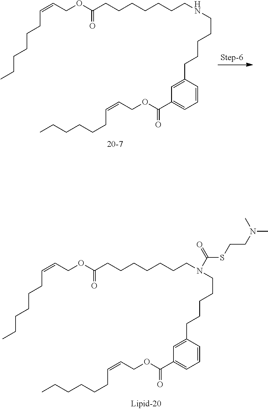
C(OC(CCCCCCCN(CCCCCC1=CC(C(OCC=CCCCCCC)=O)=CC=C1)C(SCCN(C)C)=O)=O)C=CCCCCCC.C(OC(CCCCCCCNCCCCCC1=CC(C(OCC=CCCCCCC)=O)=CC=C1)=O)C=CCCCCCC
